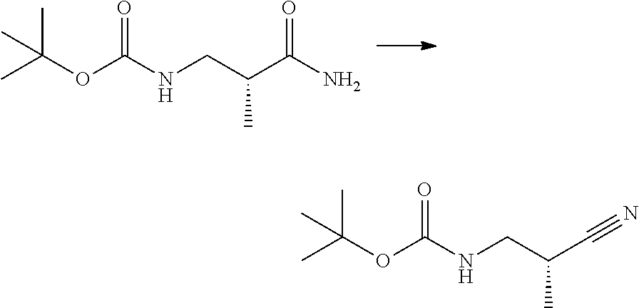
O=C(NCC(C(N)=O)C)OC(C)(C)C.O=C(NCC(C#N)C)OC(C)(C)C
